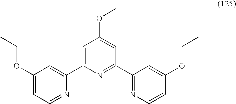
C1=C(C2=CC(OCC)=CC=N2)N=C(C2=NC=CC(OCC)=C2)C=C1OC
